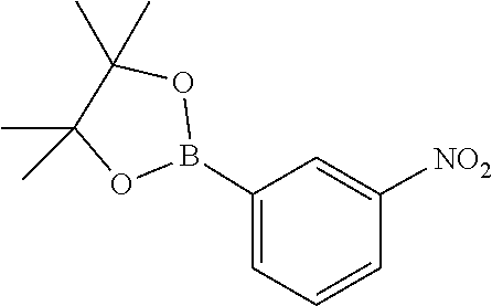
C1=C([NO2])C=CC=C1B1OC(C)(C)C(C)(C)O1
